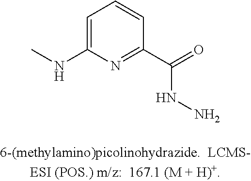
CNC1=CC=CC(C(NN)=O)=N1
